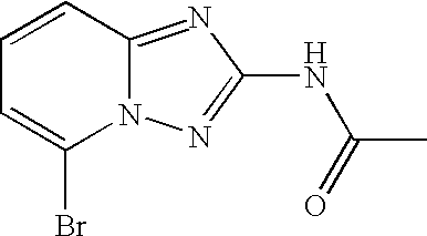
C1=CC2=NC(NC(C)=O)=NN2C(Br)=C1
